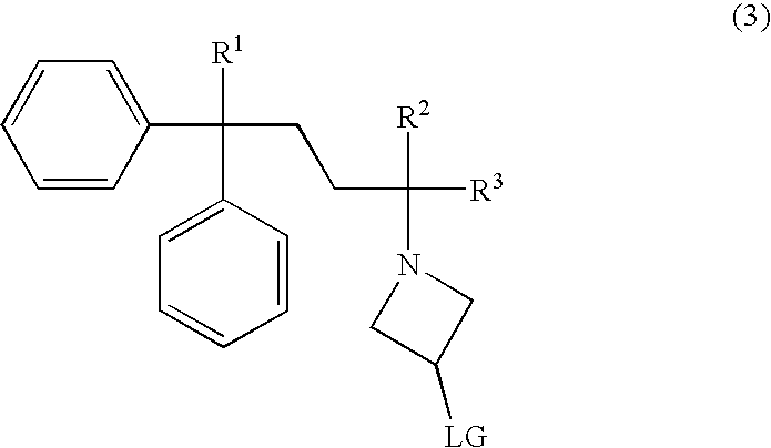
C1=CC(C([R1])(CCC([R2])([R3])N2CC([LG])C2)C2=CC=CC=C2)=CC=C1
